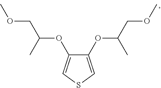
C1(OC(COC)C)=CSC=C1OC(COC)C
